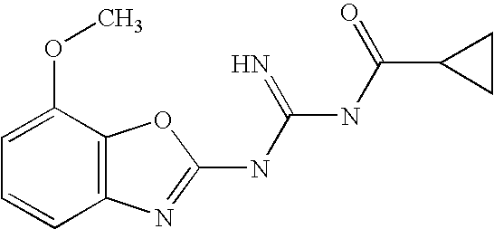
N(C(NC(C1CC1)=O)=N)C1=NC2=C(O1)C(OC)=CC=C2
